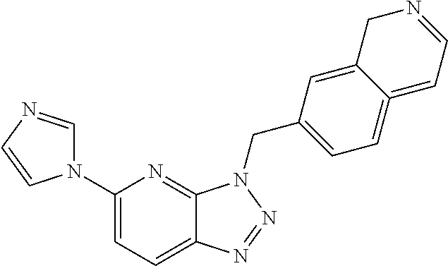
C1(N2C=NC=C2)=CC=C2C(=N1)N(CC1=CC=C3=CC=NCC3=C1)N=N2
